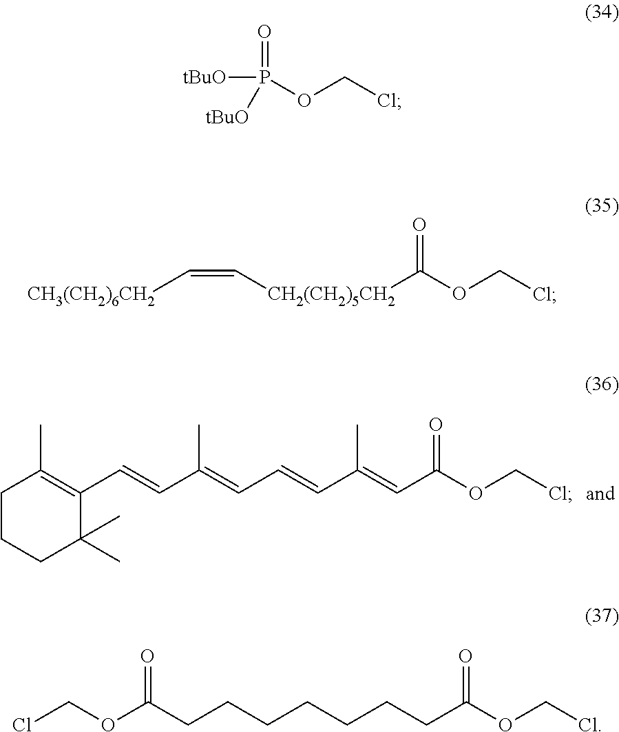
C1CCC(C)(C)C(C=CC(=CC=CC(=CC(OCCl)=O)C)C)=C1C.[tBuO]P(=O)([tBuO])OCCl.[CH3(CH2)6CH2]C=C[CH2(CH2)5CH2]C(OCCl)=O.ClCOC(CCCCCCCC(OCCl)=O)=O
